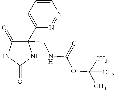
C1=CC=C(C2(CNC(OC(C)(C)C)=O)C(=O)NC(=O)N2)N=N1
